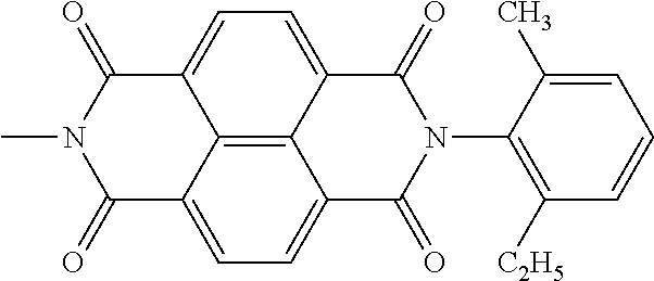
C12=CC=C3C4=C1C(=CC=C4C(=O)N(C1=C([C2H5])C=CC=C1C)C3=O)C(=O)N(C)C2=O
